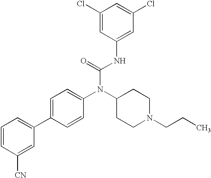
C1=CC([CN])=CC(C2=CC=C(N(C3CCN(CCC)CC3)C(=O)NC3=CC(Cl)=CC(Cl)=C3)C=C2)=C1
